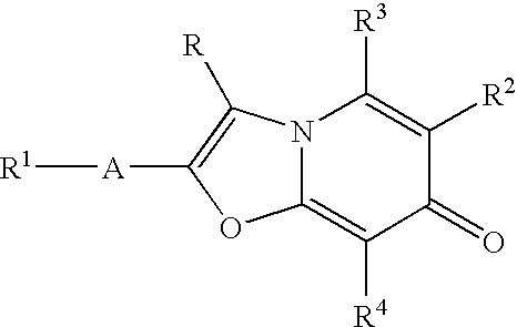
C12=C([R4])C(=O)C([R2])=C([R3])N1C([R])=C([A][R1])O2
